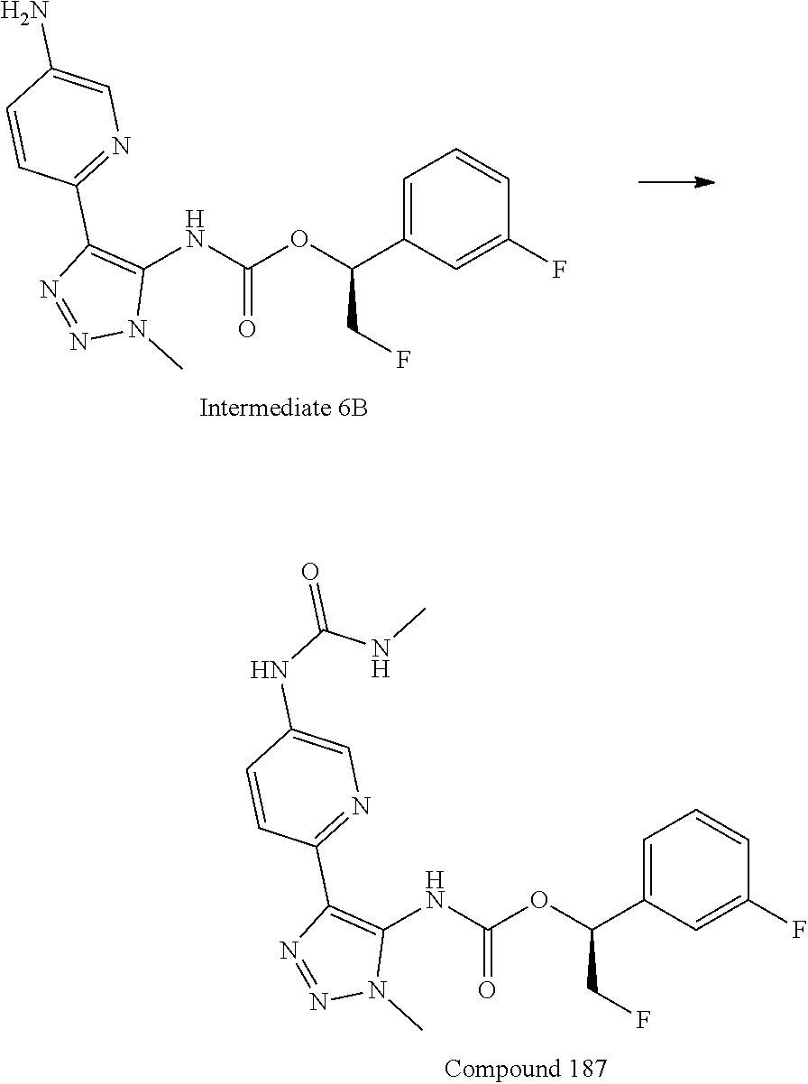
C1=C(C(OC(NC2=C(C3=NC=C(N)C=C3)N=NN2C)=O)CF)C=C(F)C=C1.C1=C(C(OC(NC2=C(C3=NC=C(NC(=O)NC)C=C3)N=NN2C)=O)CF)C=C(F)C=C1
